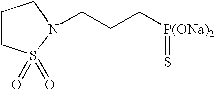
C1CS(=O)(=O)N(CCC[P(ONa)2]=S)C1
